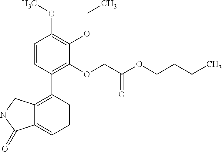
C12=C(C3=C(OCC(OCCCC)=O)C(OCC)=C(OC)C=C3)C=CC=C1C(=O)NC2
